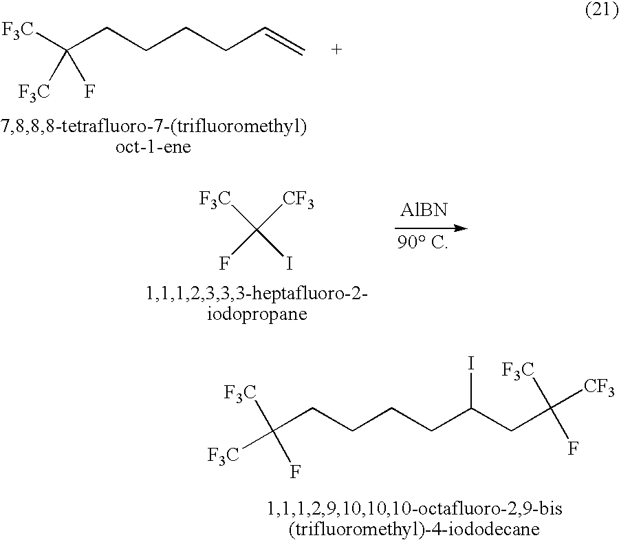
[F3C]C(CCCCC=C)(F)[F3C].[F3C]C(I)([CF3])F.[AlBN].[F3C]C(CCCCC(CC(F)([F3C])[CF3])I)(F)[F3C]
